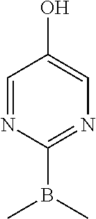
OC1=CN=C(B(C)C)N=C1
